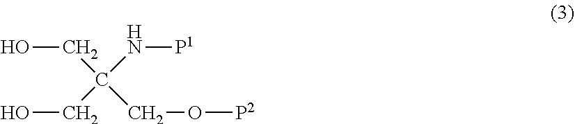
OCC(N[P1])(CO[P2])CO
